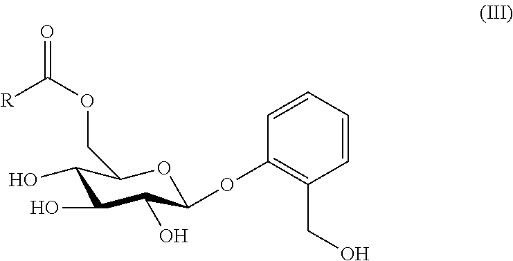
C1=CC=CC(OC2C(O)C(O)C(O)C(COC(=O)[R])O2)=C1CO
